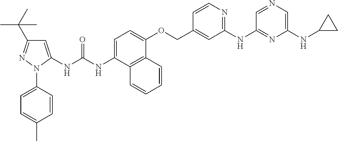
C1=C(NC(NC2=CC=C(OCC3=CC(NC4=NC(NC5CC5)=CN=C4)=NC=C3)C3=C2C=CC=C3)=O)N(C2=CC=C(C)C=C2)N=C1C(C)(C)C
